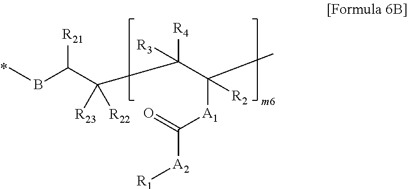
CBC(C(C(C(C)([A1]C([A2][R1])=O)[R2])([R4])[R3])([R22])[R23])[R21]
